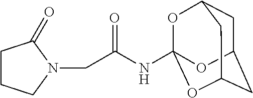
C1CCN(CC(NC23OC4CC(CC(O2)C4)O3)=O)C1=O
